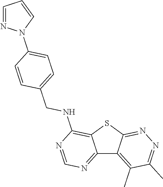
C12=NC=NC(NCC3=CC=C(N4N=CC=C4)C=C3)=C1SC1=NN=C(C)C(C)=C21
